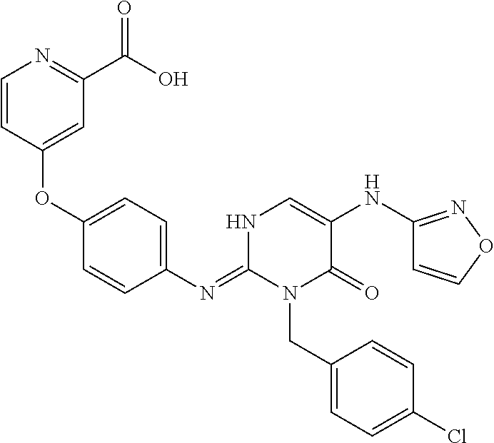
C1(OC2=CC(C(O)=O)=NC=C2)=CC=C(N=C2N(CC3=CC=C(Cl)C=C3)C(=O)C(NC3=NOC=C3)=CN2)C=C1
